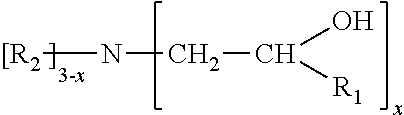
[[R2]NCC(O)[R1]
